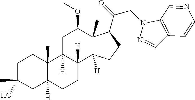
C1C(C)(O)CC2([H])C(C)(C1)C1([H])C([H])(CC2)C2([H])C(C)(C(OC)C1)C(C(=O)CN1N=CC3=C1C=NC=C3)CC2
